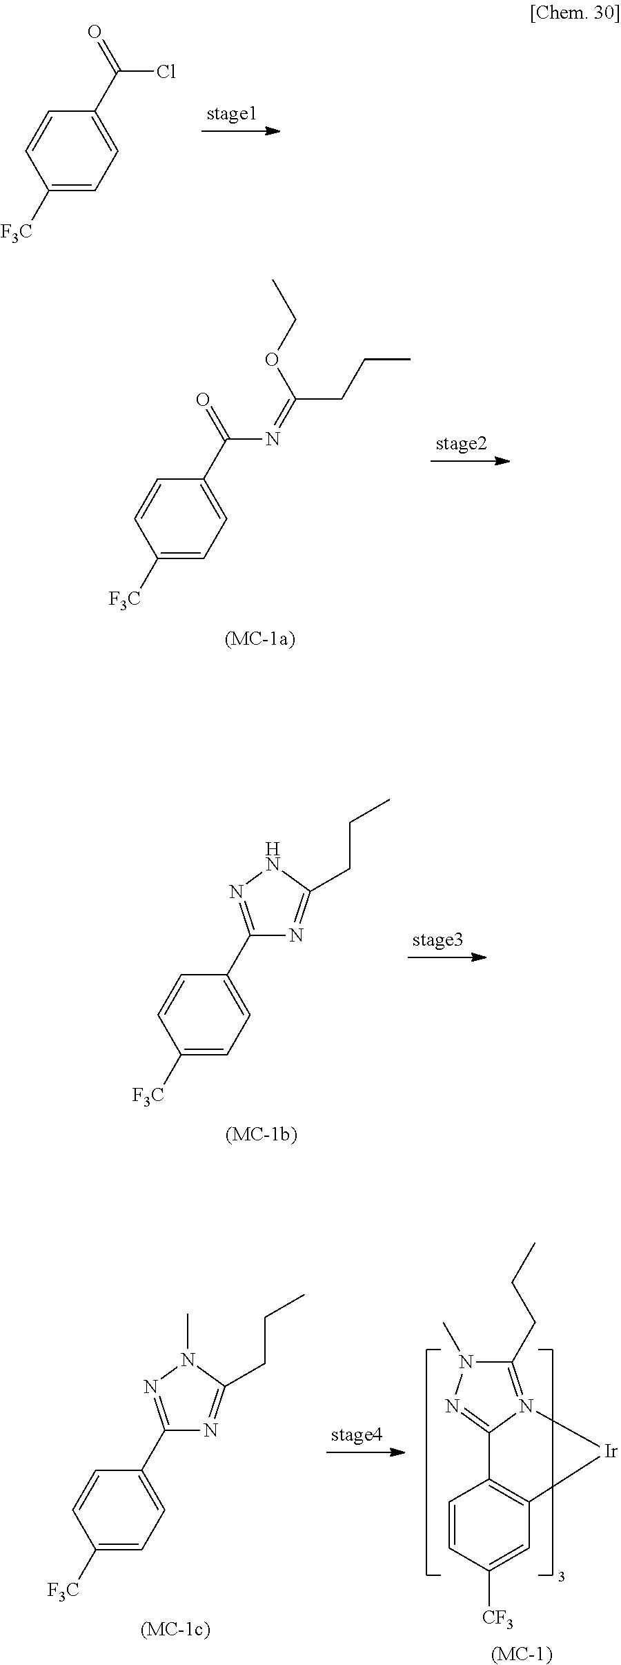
C1(C(=O)Cl)=CC=C([F3C])C=C1.C1(C(=O)N=C(CCC)OCC)=CC=C([F3C])C=C1.C1(C2=NNC(CCC)=N2)=CC=C([F3C])C=C1.C1(C2=NN(C)C(CCC)=N2)=CC=C([F3C])C=C1.[(MC-1)].C1(CCC)=N2C(=NN1C)C1=C(C=C([CF3])C=C1)[Ir]2
